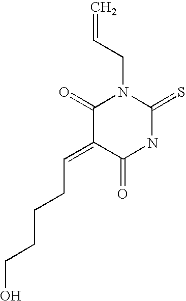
C(C=C1C(=O)N(CC=C)C(=S)NC1=O)CCCO
